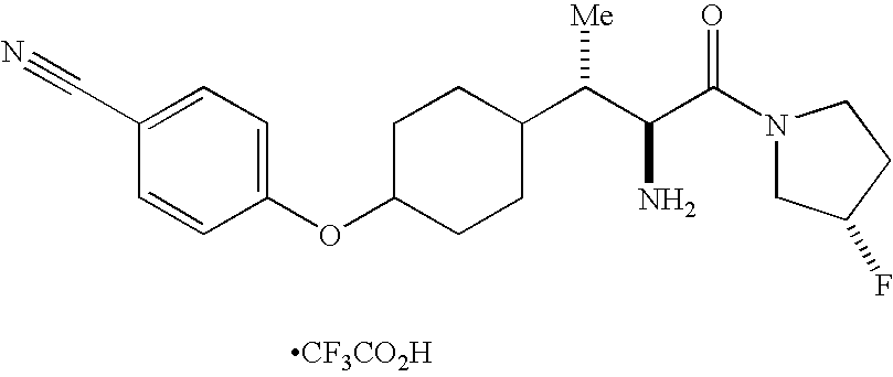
C1C(OC2=CC=C(C#N)C=C2)CCC(C(C(C(N2CC(F)CC2)=O)N)[Me])C1.[CF3CO2H]
